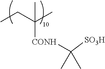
CCC(C)([CONH]C(C)([SO3H])C)C
